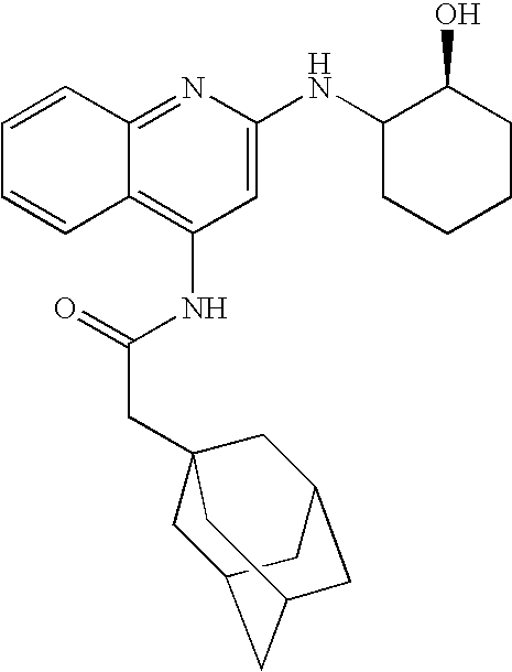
C12=NC(NC3CCCCC3O)=CC(NC(CC34CC5CC(CC(C3)C5)C4)=O)=C1C=CC=C2
